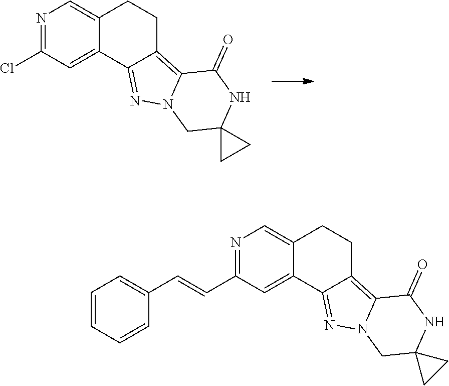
N1=C(Cl)C=C2C(=C1)CCC1=C3N(N=C21)CC1(NC3=O)CC1.N1=C(C=CC2=CC=CC=C2)C=C2C(=C1)CCC1=C3N(N=C21)CC1(NC3=O)CC1
